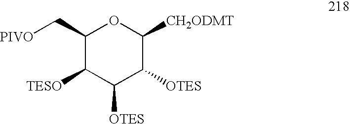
C1(C[PIVO])C([TESO])C([OTES])C([OTES])C([CH2ODMT])O1
